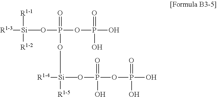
[R1-3][Si](OP(OP(O)(=O)O)(=O)O[Si]([R1-4])(OP(OP(O)(=O)O)(O)=O)(C)[R1-5])(C)([R1-2])[R1-1]
